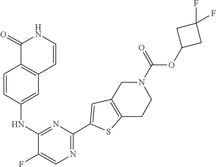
C12=C(C=CC(NC3=NC(C4=CC5=C(S4)CCN(C(OC4CC(F)(F)C4)=O)C5)=NC=C3F)=C1)C(=O)NC=C2
